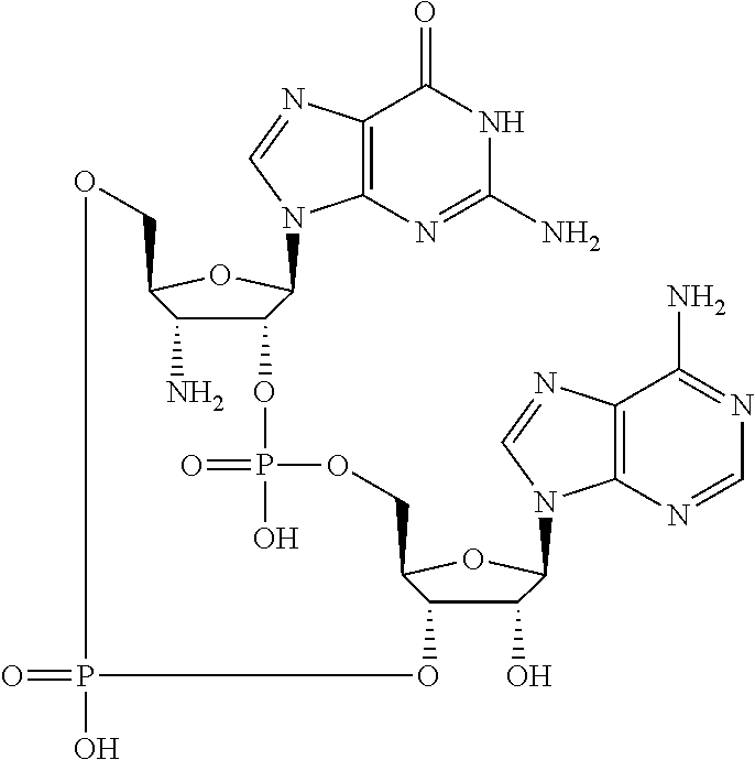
C12=C(N=C(N)NC1=O)N(C1C3C(N)C(O1)COP(=O)(O)OC1C(O)C(N4C5=C(C(N)=NC=N5)N=C4)OC1COP(O)(=O)O3)C=N2
